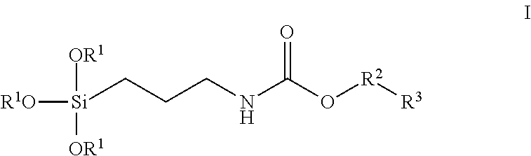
[R1O][Si]([OR1])([OR1])CCCNC(O[R2][R3])=O
